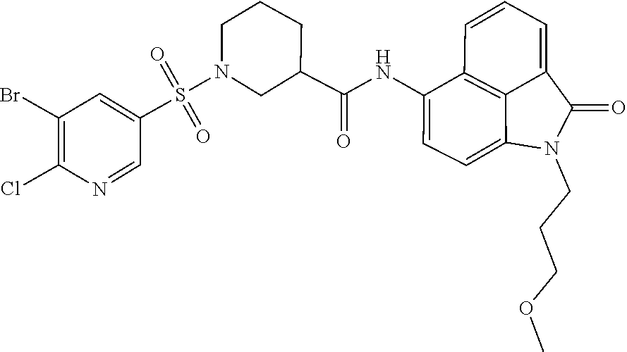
C1(C(NC2=CC=C3C4=C2C=CC=C4C(=O)N3CCCOC)=O)CN(S(=O)(=O)C2=CC(Br)=C(Cl)N=C2)CCC1
